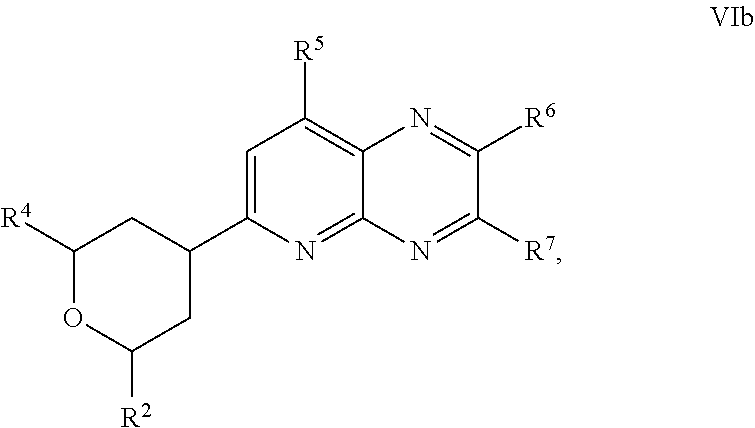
C1=C(C2CC([R4])OC([R2])C2)N=C2C(=C1[R5])N=C([R6])C([R7])=N2
